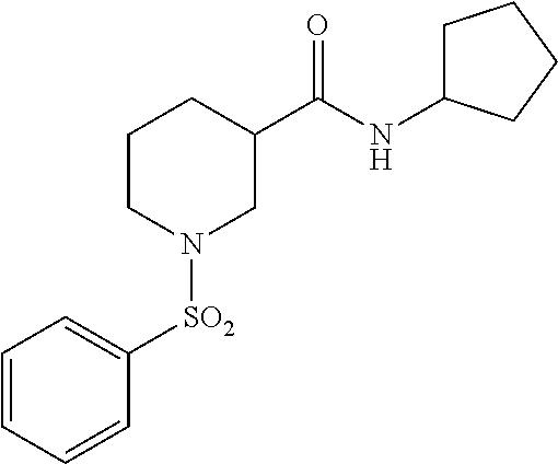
C1CN([SO2]C2=CC=CC=C2)CC(C(NC2CCCC2)=O)C1
